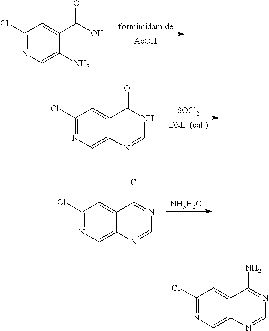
[formimidamide].[AcOH].C1(Cl)=NC=C(N)C(C(=O)O)=C1.[SOCl2].[DMF (cat.)].C1(Cl)=NC=C2C(=C1)C(=O)NC=N2.[NH3H2O].C1(Cl)=NC=C2C(=C1)C(Cl)=NC=N2.C1(Cl)=NC=C2C(=C1)C(N)=NC=N2
